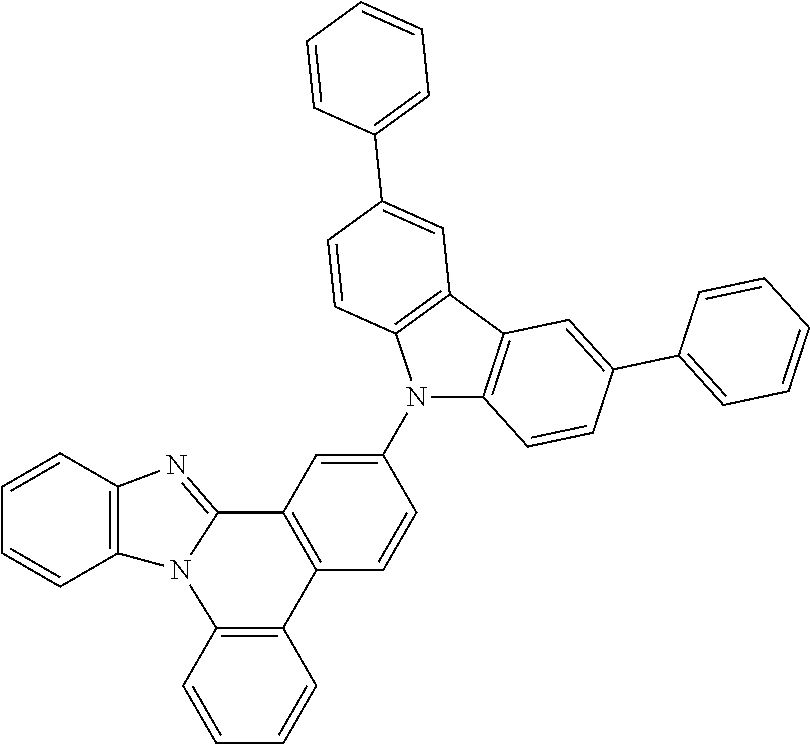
C1=CC2=C(C=C1)N1C(=NC3=C1C=CC=C3)C1=C2C=CC(N2C3=C(C4=C2C=CC(C2=CC=CC=C2)=C4)C=C(C2=CC=CC=C2)C=C3)=C1
